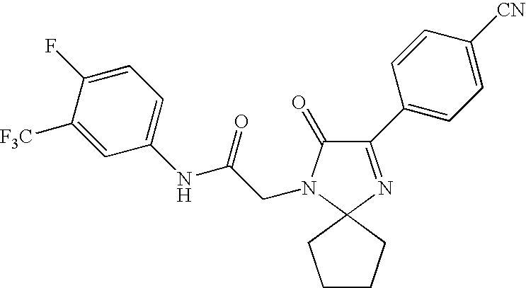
C1(=O)N(CC(NC2=CC=C(F)C([F3C])=C2)=O)C2(N=C1C1=CC=C([CN])C=C1)CCCC2
